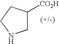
C1C([CO2H])CCN1
